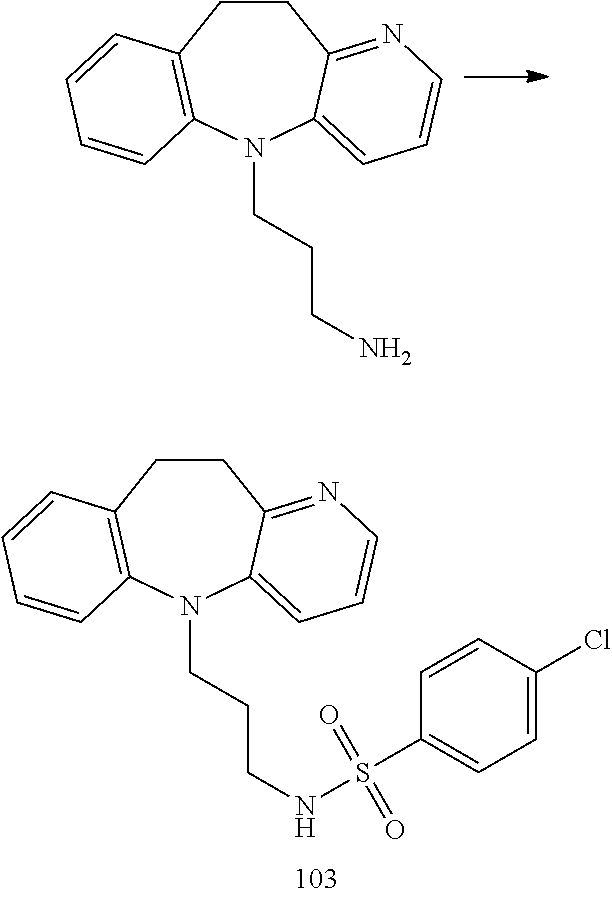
C1CC2=NC=CC=C2N(CCCN)C2=C1C=CC=C2.C1CC2=NC=CC=C2N(CCCNS(=O)(=O)C2=CC=C(Cl)C=C2)C2=C1C=CC=C2
